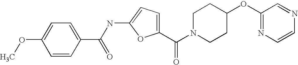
C1(C(N2CCC(OC3=NC=CN=C3)CC2)=O)=CC=C(NC(C2=CC=C(OC)C=C2)=O)O1
